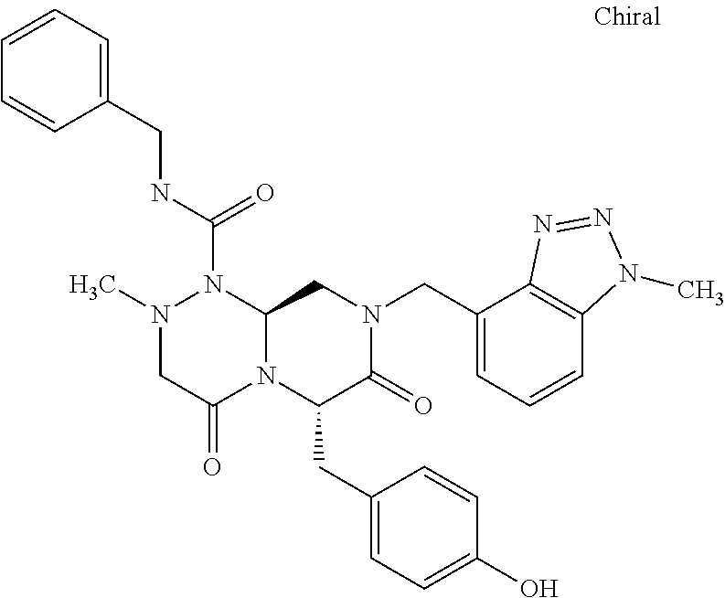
N1(C)CC(=O)N2C(N1C(NCC1=CC=CC=C1)=O)CN(CC1=CC=CC3=C1N=NN3C)C(=O)C2CC1=CC=C(O)C=C1
